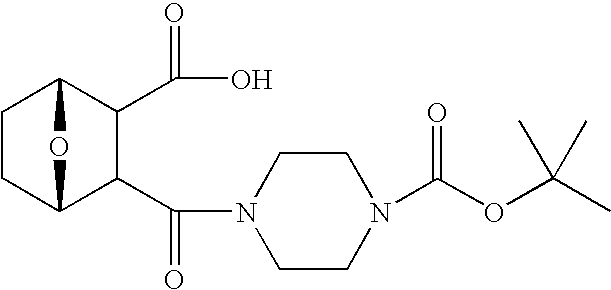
C1CC2C(C(N3CCN(C(OC(C)(C)C)=O)CC3)=O)C(C(=O)O)C1O2
